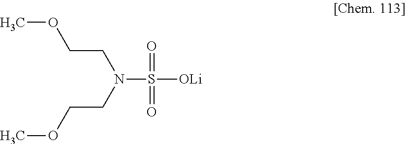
O(CCN(CCOC)S(=O)(=O)[OLi])C
